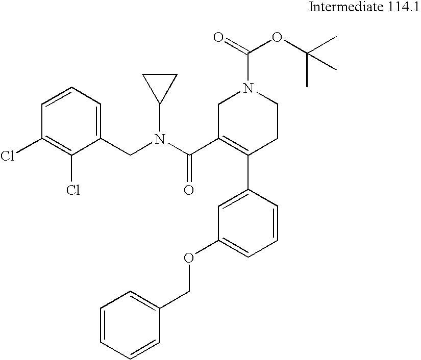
C1(CN(C2CC2)C(=O)C2=C(C3=CC(OCC4=CC=CC=C4)=CC=C3)CCN(C(=O)OC(C)(C)C)C2)=CC=CC(Cl)=C1Cl
